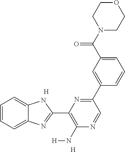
C1=CC=C2C(=C1)NC(C1=C(N[H])N=CC(C3=CC(C(=O)N4CCOCC4)=CC=C3)=N1)=N2.[H].[H]
